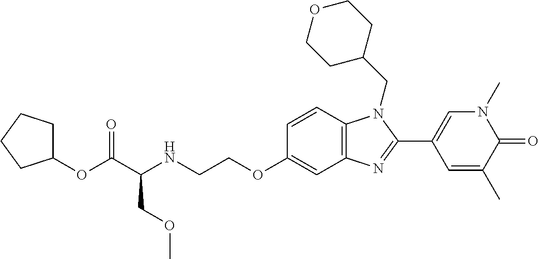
C(C(NCCOC1=CC2=C(C=C1)N(CC1CCOCC1)C(C1=CN(C)C(=O)C(C)=C1)=N2)COC)(=O)OC1CCCC1
